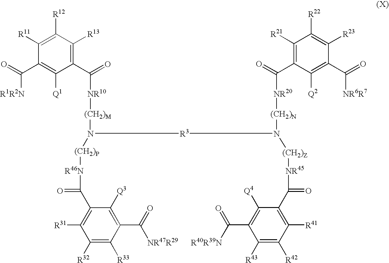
C1([R12])=C([R11])C(C(=O)[R1R2N])=C([Q1])C(C(=O)[NR10][(CH2)M]N([(CH2)P][R46N]C(C2=C([R31])C([R32])=C([R33])C(C([NR47R29])=O)=C2[Q3])=O)[R3]N([(CH2)N][NR20]C(C2=C([R21])C([R22])=C([R23])C(C(=O)[NR6R7])=C2[Q2])=O)[(CH2)Z][NR45]C(C2=C([R41])C([R42])=C([R43])C(C([R40R39N])=O)=C2[Q4])=O)=C1[R13]
